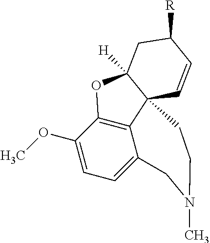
C12=C3C(OC)=CC=C1CN(C)CCC21C([H])(O3)CC([R])C=C1
